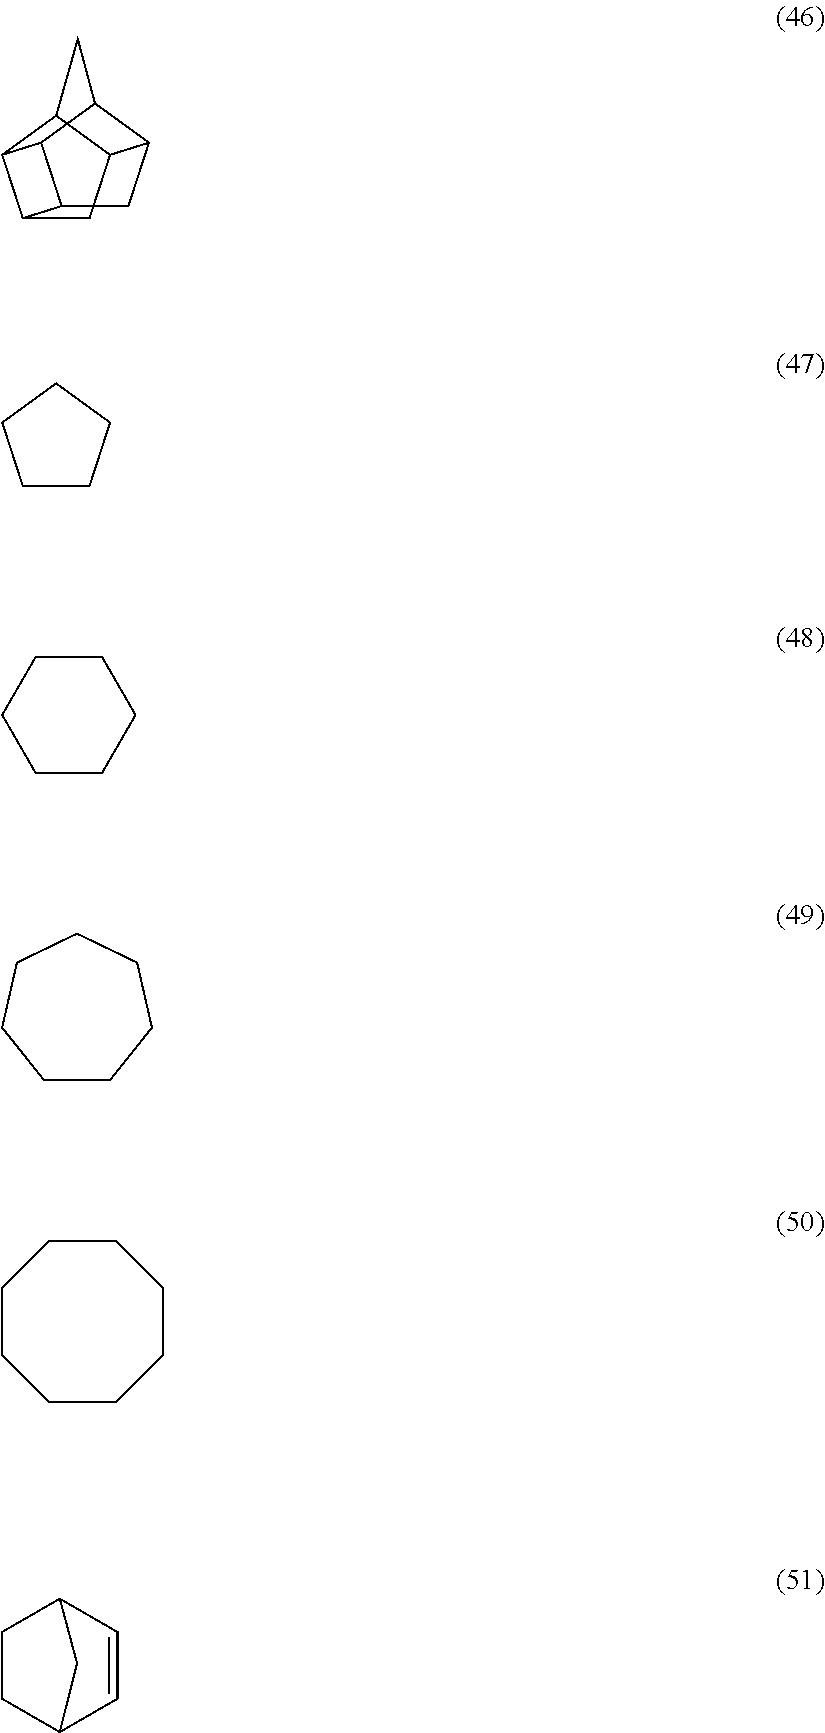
C12CC3C4C1C1C2CC3C1C4.C1CCCC1.C1CCCCC1.C1CCCCCC1.C1CCCCCCC1.C1CC2C=CC1C2
